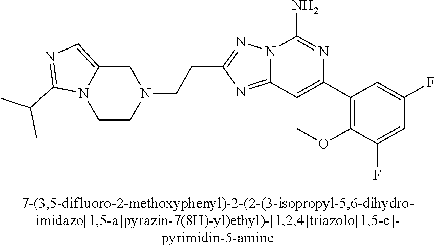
N12C(=NC(CCN3CC4=CN=C(C(C)C)N4CC3)=N1)C=C(C1=C(OC)C(F)=CC(F)=C1)N=C2N
